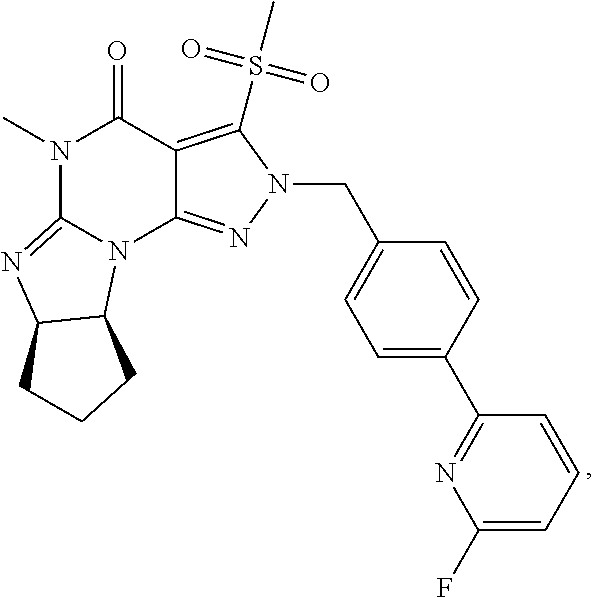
N1(C)C2=NC3C(N2C2=NN(CC4=CC=C(C5=NC(F)=CC=C5)C=C4)C(S(=O)(=O)C)=C2C1=O)CCC3
